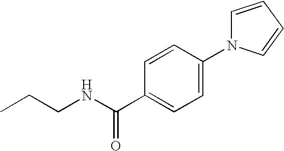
C1(C(NCCC)=O)=CC=C(N2C=CC=C2)C=C1
